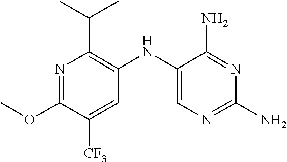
N1=C(OC)C([CF3])=CC(NC2=CN=C(N)N=C2N)=C1C(C)C
